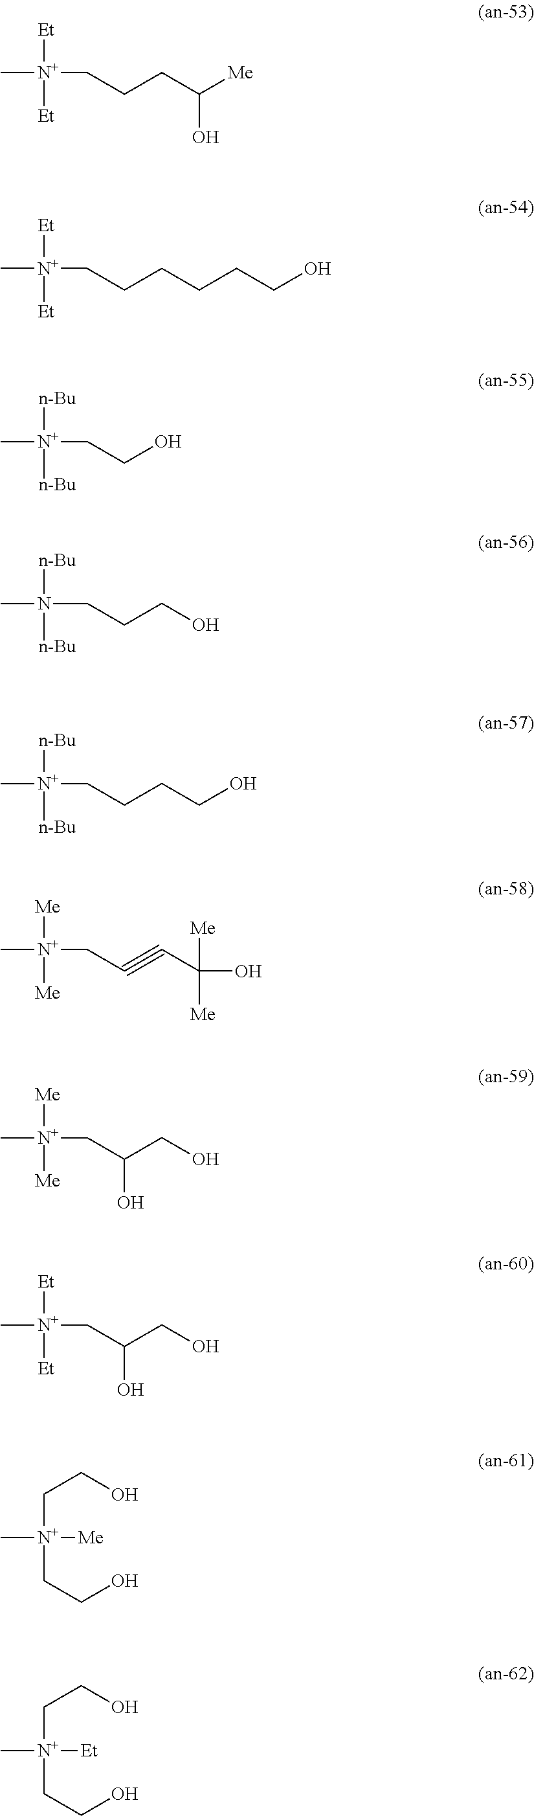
[Et][N+](CCCC(O)[Me])([Et])C.[Et][N+](CCCCCCO)([Et])C.[n-Bu][N+](CCO)([n-Bu])C.[n-Bu]N(CCCO)([n-Bu])C.[n-Bu][N+](CCCCO)([n-Bu])C.[Me][N+](CC#CC(O)([Me])[Me])([Me])C.[Me][N+](CC(CO)O)([Me])C.[Et][N+](CC(CO)O)([Et])C.C([N+]([Me])(CCO)C)CO.C([N+]([Et])(CCO)C)CO
